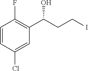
C1=CC(Cl)=CC(C(CCI)O)=C1F
